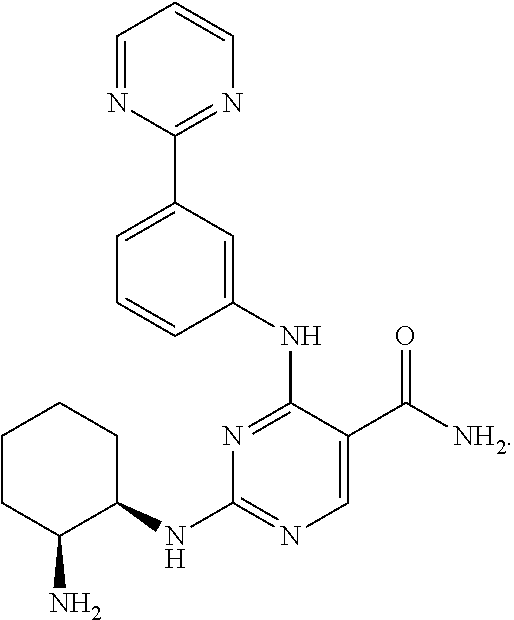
C1=NC(C2=CC=CC(NC3=NC(NC4CCCCC4N)=NC=C3C([NH2])=O)=C2)=NC=C1
